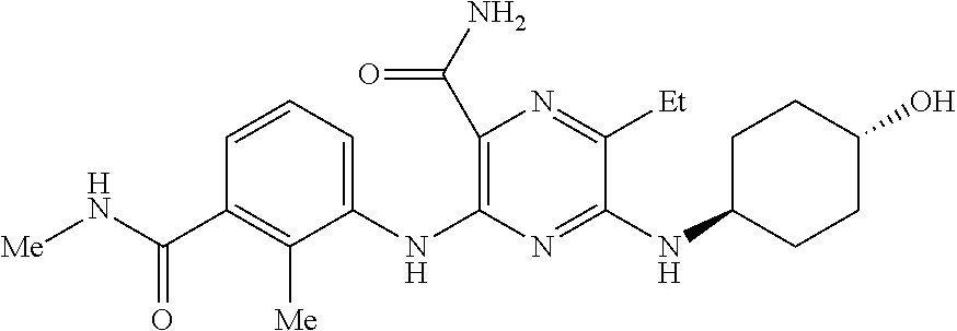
N(C1=NC(NC2=CC=CC(C(N[Me])=O)=C2[Me])=C(C(N)=O)N=C1[Et])C1CCC(O)CC1
